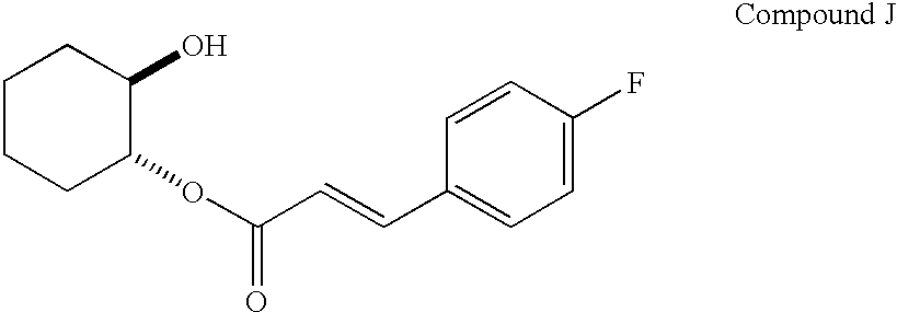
C1CCC(OC(C=CC2=CC=C(F)C=C2)=O)C(O)C1
